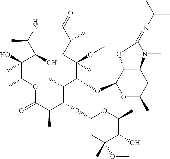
N1C(=O)C(C)CC(C)(OC)C(OC2OC(C)CC3C2OC(=NC(C)C)N3C)C(C)C(OC2CC(C)(OC)C(O)C(C)O2)C(C)C(=O)OC(CC)C(O)(C)C(O)C1C
